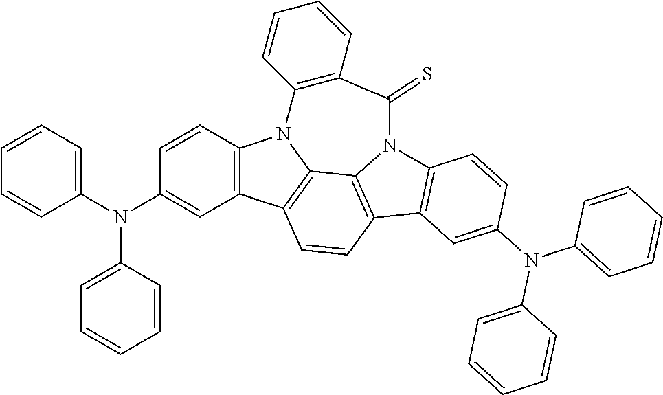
C1=CC=C(N(C2=CC=CC=C2)C2=CC3=C(C=C2)N2C4=C3C=CC3=C4N(C4=C3C=C(N(C3=CC=CC=C3)C3=CC=CC=C3)C=C4)C(=S)C3=C2C=CC=C3)C=C1
